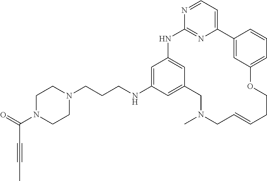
C1=C(NCCCN2CCN(C(=O)C#CC)CC2)C=C2C=C1NC1=NC(=CC=N1)C1=CC(=CC=C1)OCCC=CCN(C)C2
